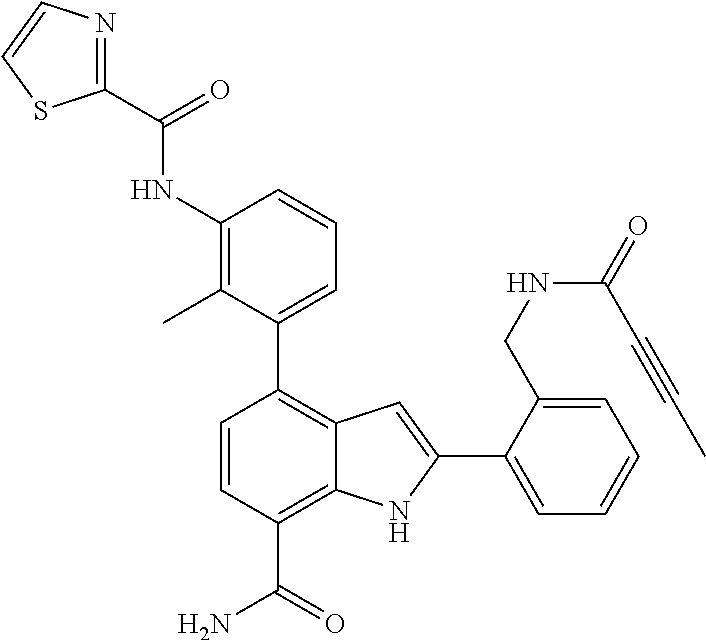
C1(C2=CC=CC(NC(C3=NC=CS3)=O)=C2C)=C2C(=C(C(N)=O)C=C1)NC(C1=CC=CC=C1CNC(=O)C#CC)=C2
